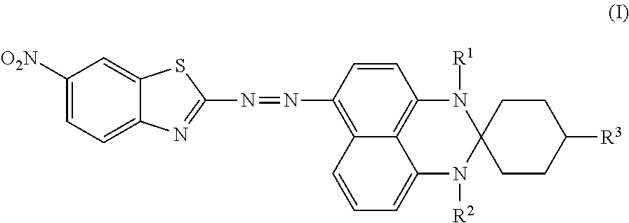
C1([O2N])=CC=C2C(=C1)SC(N=NC1=C3C4=C(C=C1)N([R1])C1(N([R2])C4=CC=C3)CCC([R3])CC1)=N2
